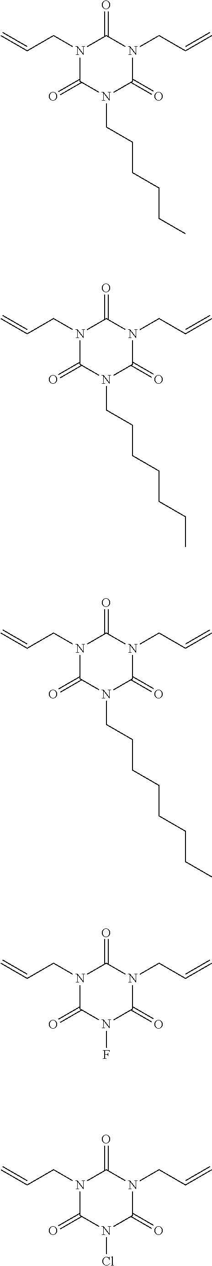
N1(CC=C)C(=O)N(CCCCCC)C(=O)N(CC=C)C1=O.N1(CC=C)C(=O)N(CCCCCCC)C(=O)N(CC=C)C1=O.N1(CC=C)C(=O)N(CCCCCCCC)C(=O)N(CC=C)C1=O.N1(CC=C)C(=O)N(F)C(=O)N(CC=C)C1=O.N1(CC=C)C(=O)N(Cl)C(=O)N(CC=C)C1=O
